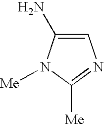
C1=C(N)N([Me])C([Me])=N1
